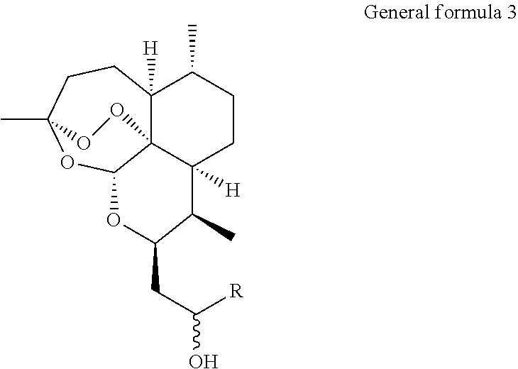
C12([H])C34C([H])(CCC1C)C(C)C(CC([R])O)OC3OC(C)(CC2)OO4
